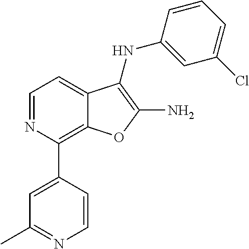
N1=CC=C2C(=C1C1=CC(C)=NC=C1)OC(N)=C2NC1=CC(Cl)=CC=C1
